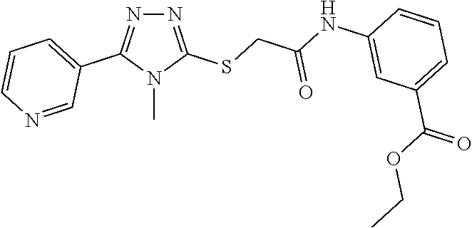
N1=C(SCC(NC2=CC(C(OCC)=O)=CC=C2)=O)N(C)C(C2=CC=CN=C2)=N1
